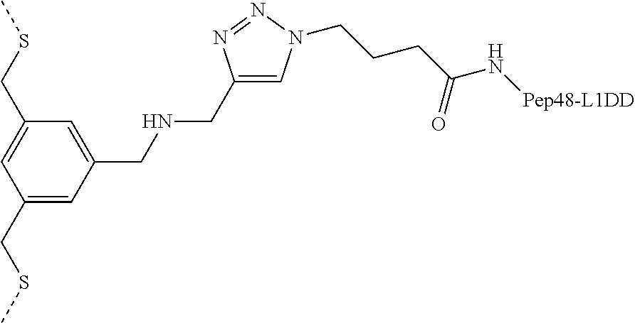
C1(CSC)=CC(CNCC2=CN(CCCC(N[Pep48-L1DD])=O)N=N2)=CC(CSC)=C1
